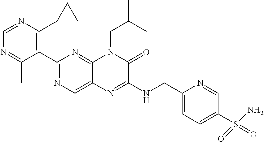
C1(C2=NC=C3C(=N2)N(CC(C)C)C(=O)C(NCC2=CC=C(S(=O)(N)=O)C=N2)=N3)=C(C2CC2)N=CN=C1C
